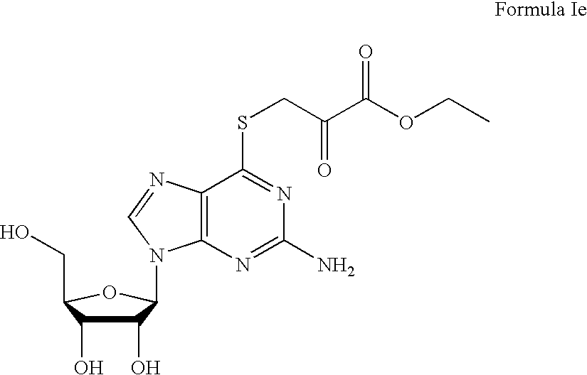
C1(O)C(O)C(CO)OC1N1C2=C(N=C1)C(SCC(C(OCC)=O)=O)=NC(N)=N2
